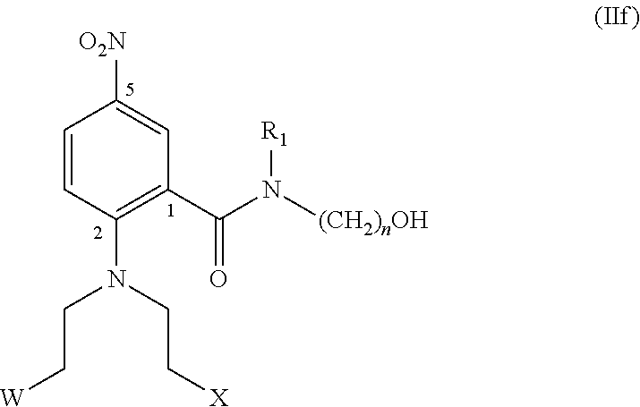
C1=CC(N(CC[X])CC[W])=C(C(N([(CH2)nOH])[R1])=O)C=C1[O2N]
